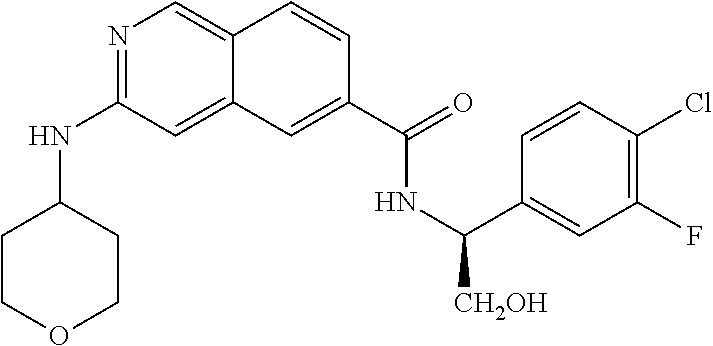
N1=C(NC2CCOCC2)C=C2C(=C1)C=CC(C(=O)NC(C1=CC(F)=C(Cl)C=C1)[CH2OH])=C2
